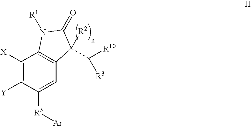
C1([X])=C([Y])C([R5][Ar])=CC2=C1N([R1])C(=O)C2(C([R10])[R3])[R2]
